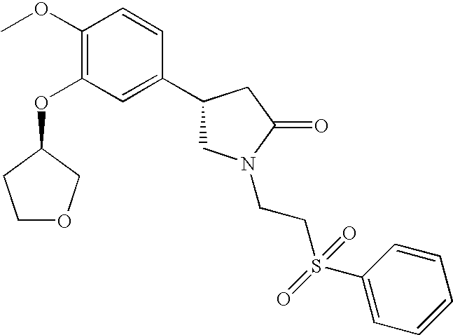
C1OCC(OC2=C(OC)C=CC(C3CN(CCS(C4=CC=CC=C4)(=O)=O)C(=O)C3)=C2)C1
